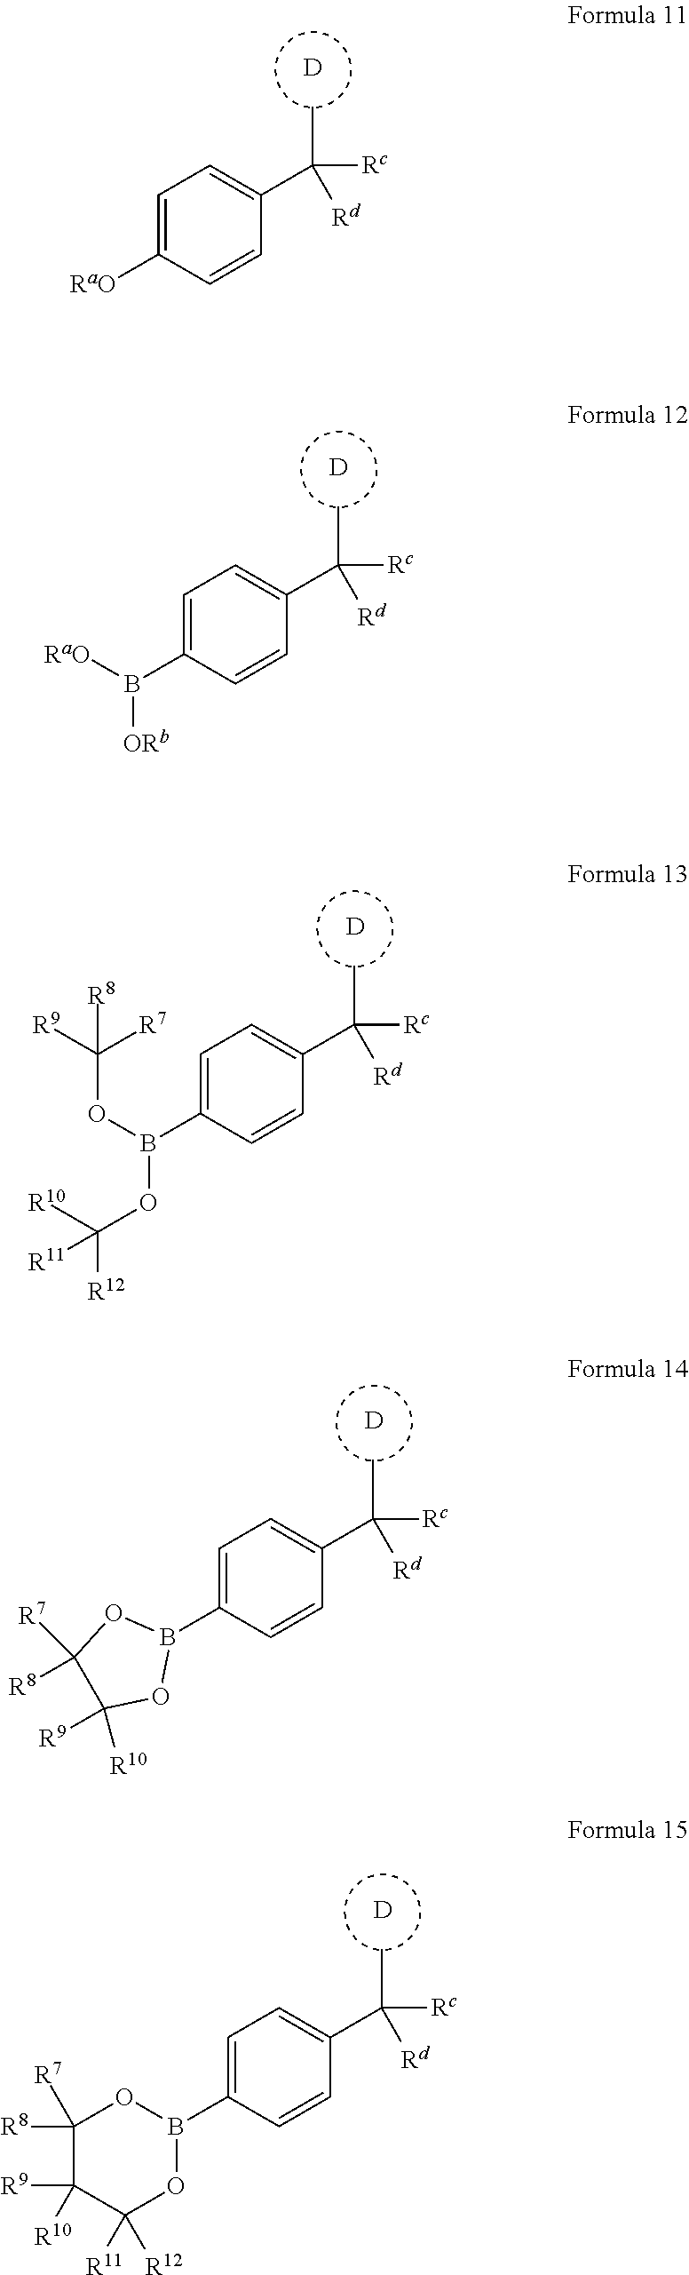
C1=C([RaO])C=CC(C(C)([Rc])[Rd])=C1.[D].C1=C(B([RaO])[ORb])C=CC(C(C)([Rc])[Rd])=C1.[D].C1=C(B(OC([R9])([R7])[R8])OC([R12])([R10])[R11])C=CC(C(C)([Rc])[Rd])=C1.[D].C1=C(B2OC([R7])([R8])C([R9])([R10])O2)C=CC(C(C)([Rc])[Rd])=C1.[D].C1=C(B2OC([R8])([R7])C([R9])([R10])C([R11])([R12])O2)C=CC(C(C)([Rc])[Rd])=C1.[D]
